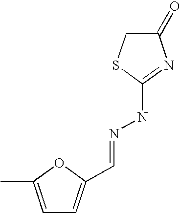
C1=C(C)OC(C=NNC2=NC(=O)CS2)=C1
